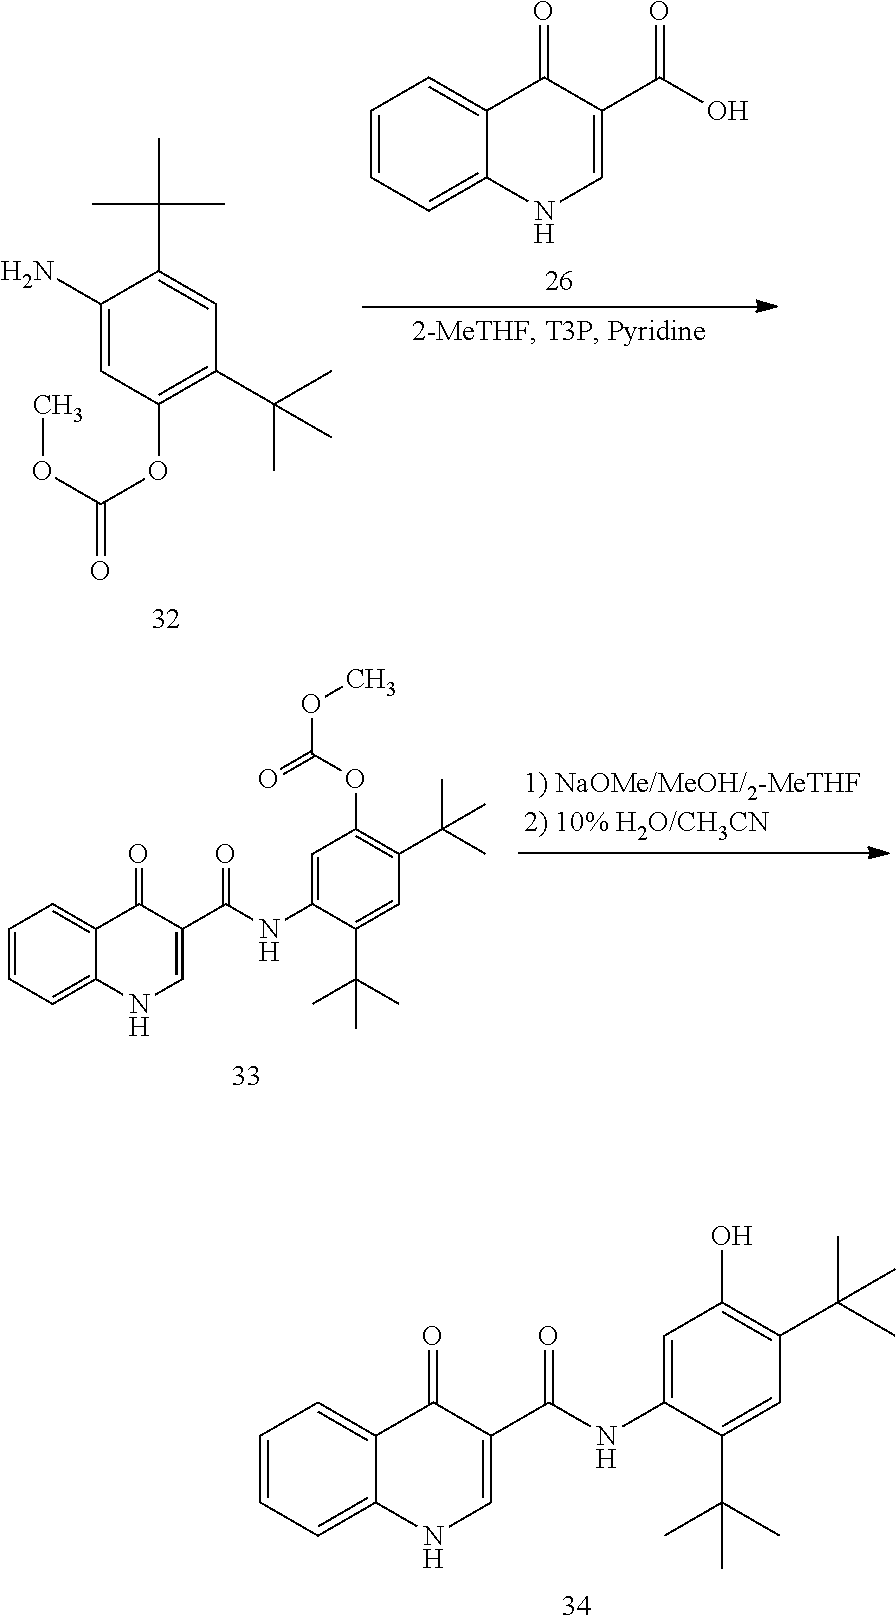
C1=CC=C2C(=C1)C(=O)C(C(NC1=CC(OC(OC)=O)=C(C(C)(C)C)C=C1C(C)(C)C)=O)=CN2.C1=CC=C2C(=C1)C(=O)C(C(NC1=CC(O)=C(C(C)(C)C)C=C1C(C)(C)C)=O)=CN2.CC(C1=CC(C(C)(C)C)=C(OC(=O)OC)C=C1N)(C)C.C1=CC=C2C(=C1)C(=O)C(C(O)=O)=CN2
